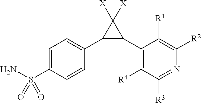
C1([R4])=C(C2C(C3=CC=C(S(N)(=O)=O)C=C3)C2([X])[X])C([R1])=C([R2])N=C1[R3]
